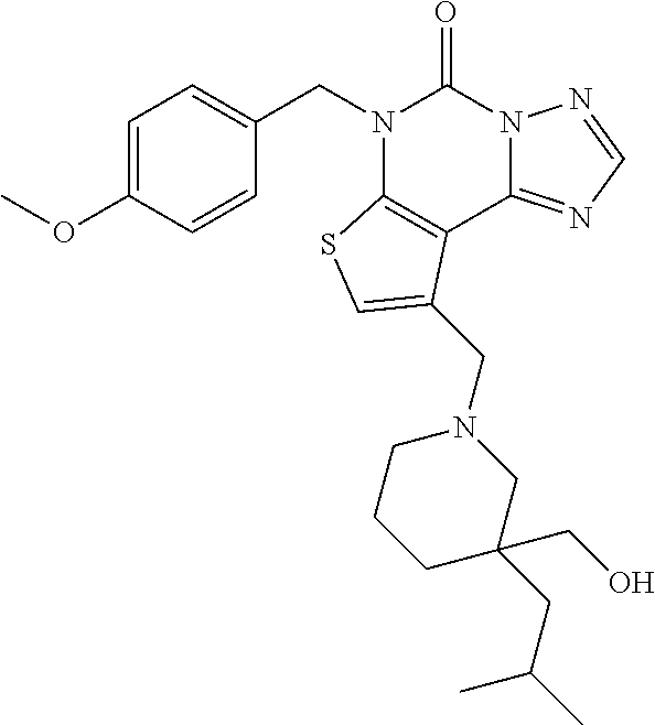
C1=C(CN2C3=C(C4=NC=NN4C2=O)C(CN2CCCC(CC(C)C)(CO)C2)=CS3)C=CC(OC)=C1
